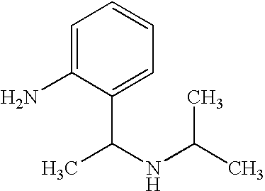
C1=C(N)C(C(NC(C)C)C)=CC=C1
